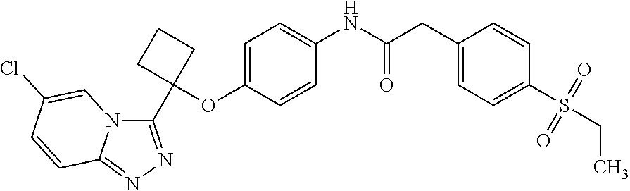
C1=C(Cl)C=CC2=NN=C(C3(OC4=CC=C(NC(CC5=CC=C(S(=O)(=O)CC)C=C5)=O)C=C4)CCC3)N12
